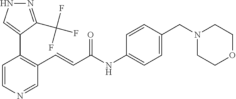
C1=CN=CC(C=CC(=O)NC2=CC=C(CN3CCOCC3)C=C2)=C1C1=CNN=C1C(F)(F)F
